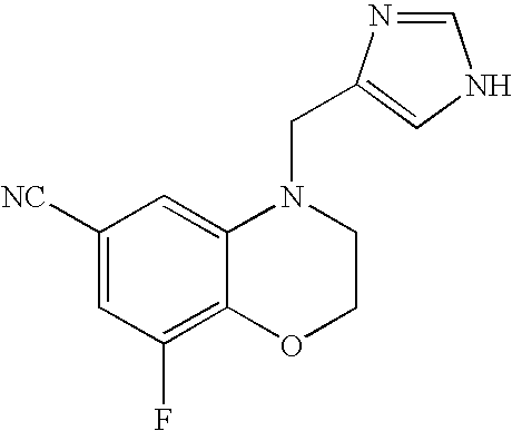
C1=C([NC])C=C2C(=C1F)OCCN2CC1=CNC=N1
